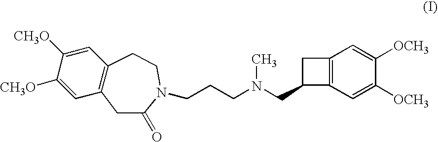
C12=C(C=C([OCH3])C([OCH3])=C1)C(CN(CCCN1C(=O)CC3=C(C=C([CH3O])C([CH3O])=C3)CC1)C)C2
